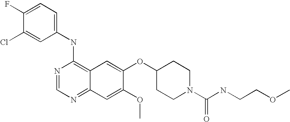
C1(NC2=C3C(=NC=N2)C=C(OC)C(OC2CCN(C(=O)NCCOC)CC2)=C3)=CC=C(F)C(Cl)=C1
